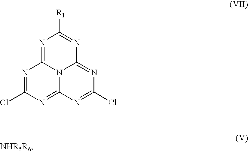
C1([R1])=NC2=NC(Cl)=NC3=NC(Cl)=NC(=N1)N23
